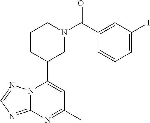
N12C(=NC=N1)N=C(C)C=C2C1CN(C(=O)C2=CC(I)=CC=C2)CCC1
